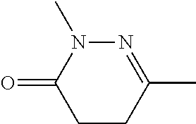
C1CC(C)=NN(C)C1=O
